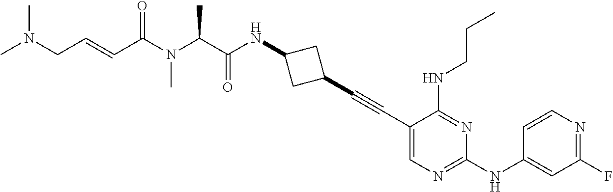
C1(C#CC2=CN=C(NC3=CC(F)=NC=C3)N=C2NCCC)CC(NC(=O)C(N(C)C(=O)C=CCN(C)C)C)C1
